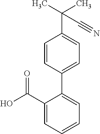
OC(C1=CC=CC=C1C1=CC=C(C(C)(C)C#N)C=C1)=O
